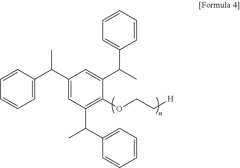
C(C[H])OC1=C(C(C2=CC=CC=C2)C)C=C(C(C2=CC=CC=C2)C)C=C1C(C1=CC=CC=C1)C
